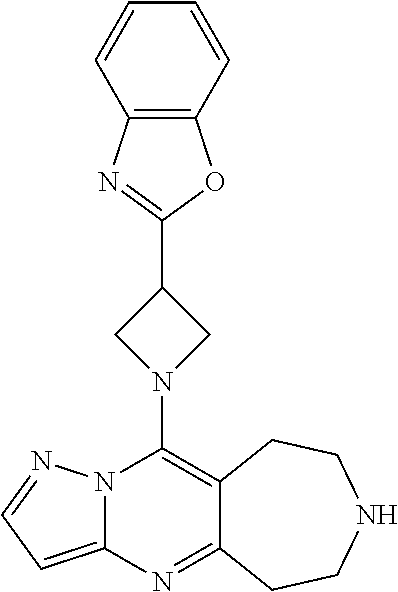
N1(C2=C3C(=NC4=CC=NN24)CCNCC3)CC(C2=NC3=C(O2)C=CC=C3)C1
